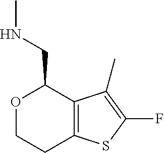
O1CCC2=C(C(C)=C(F)S2)C1CNC
